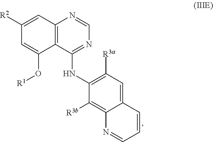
C12=C(C(NC3=C([R3a])C=C4C(=C3[R3b])N=CC=C4)=NC=N1)C(O[R1])=CC([R2])=C2
